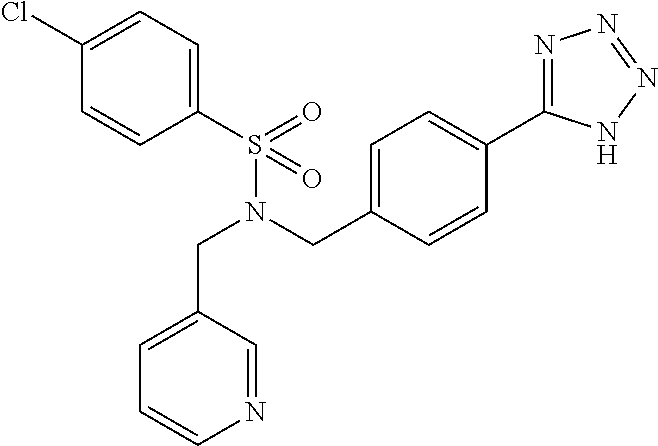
C1(Cl)=CC=C(S(=O)(=O)N(CC2=CC=C(C3=NN=NN3)C=C2)CC2=CC=CN=C2)C=C1
